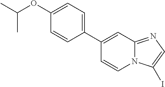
O(C1=CC=C(C2=CC3=NC=C(I)N3C=C2)C=C1)C(C)C
